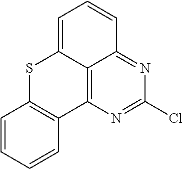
C1=CC=CC2=C1SC1=CC=CC3=NC(Cl)=NC2=C13
